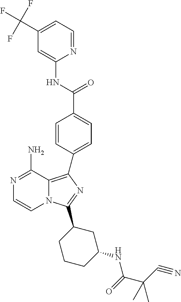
N1=C(N)C2=C(C3=CC=C(C(=O)NC4=CC(C(F)(F)F)=CC=N4)C=C3)N=C(C3CCCC(NC(C(C)(C#N)C)=O)C3)N2C=C1
